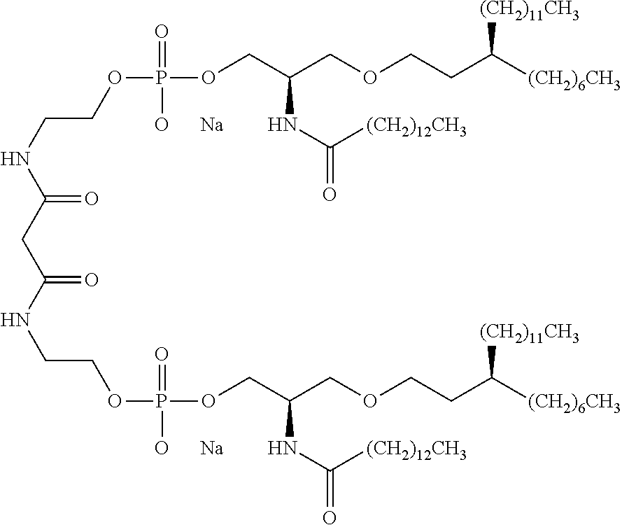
C(C(NCCOP(OCC(COCCC([(CH2)6CH3])[(CH2)11CH3])NC(=O)[(CH2)12CH3])(=O)[O      Na])=O)C(NCCOP(OCC(COCCC([(CH2)6CH3])[(CH2)11CH3])NC(=O)[(CH2)12CH3])(=O)[O      Na])=O
